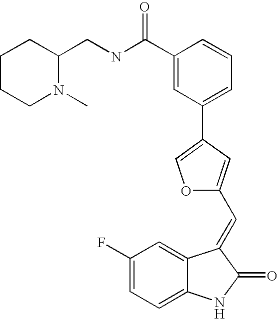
C1(F)=CC=C2C(=C1)C(=CC1=CC(C3=CC=CC(C(NCC4CCCCN4C)=O)=C3)=CO1)C(=O)N2
